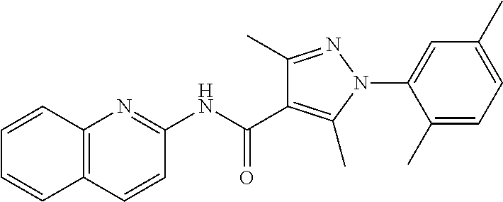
N(C(=O)C1=C(C)N(C2=CC(C)=CC=C2C)N=C1C)C1=NC2=C(C=C1)C=CC=C2
